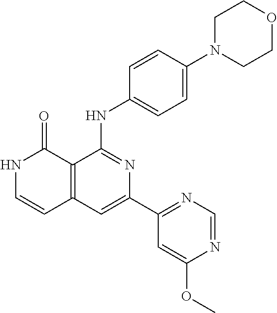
C1=CC(NC2=NC(C3=NC=NC(OC)=C3)=CC3=C2C(=O)NC=C3)=CC=C1N1CCOCC1
